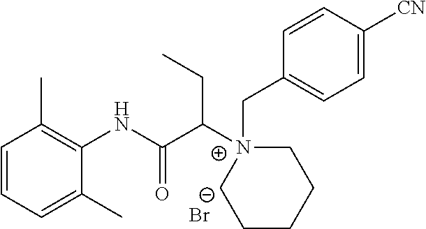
C1=CC=C(C)C(NC(C([N+]2(CC3=CC=C([CN])C=C3)CCCCC2)CC)=O)=C1C.[Br-]
